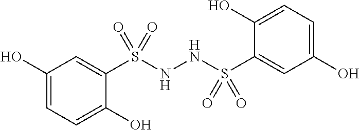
C1(O)=CC=C(O)C(S(NNS(C2=CC(O)=CC=C2O)(=O)=O)(=O)=O)=C1
